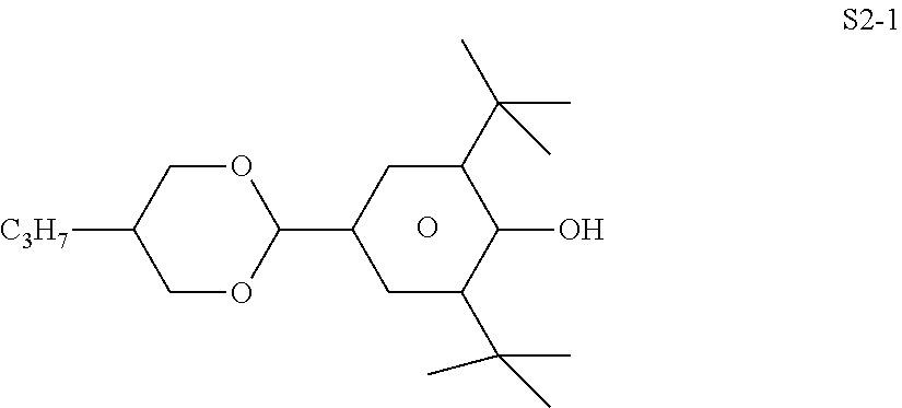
C1OC(C2CC(C(C)(C)C)C(O)C(C(C)(C)C)C2)OCC1[C3H7].O
